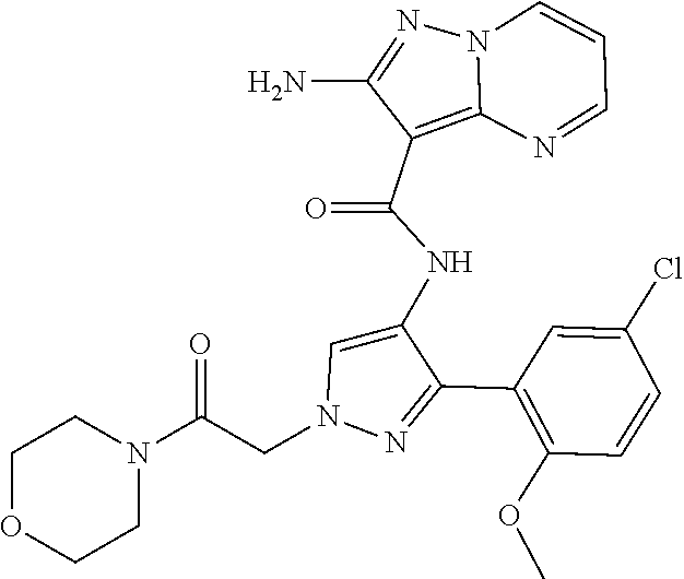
C1(C2=NN(CC(N3CCOCC3)=O)C=C2NC(C2=C3N(N=C2N)C=CC=N3)=O)=C(OC)C=CC(Cl)=C1
